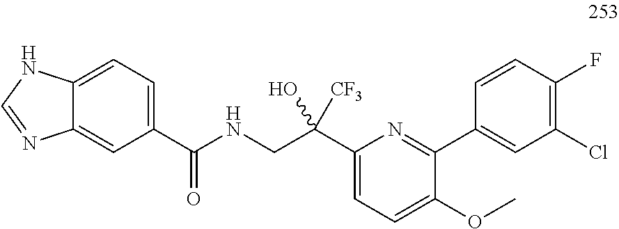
C12=CC=C(C(NCC(C3=CC=C(OC)C(C4=CC(Cl)=C(F)C=C4)=N3)([CF3])O)=O)C=C1N=CN2
